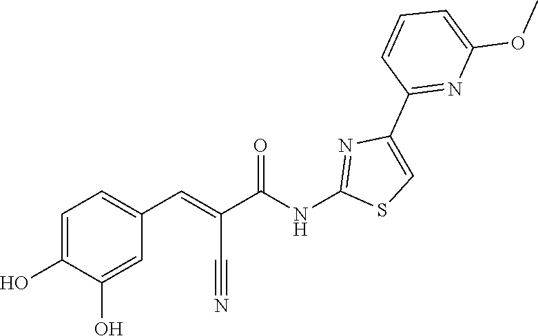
C1=C(OC)N=C(C2=CSC(NC(C(=CC3=CC=C(O)C(O)=C3)C#N)=O)=N2)C=C1
